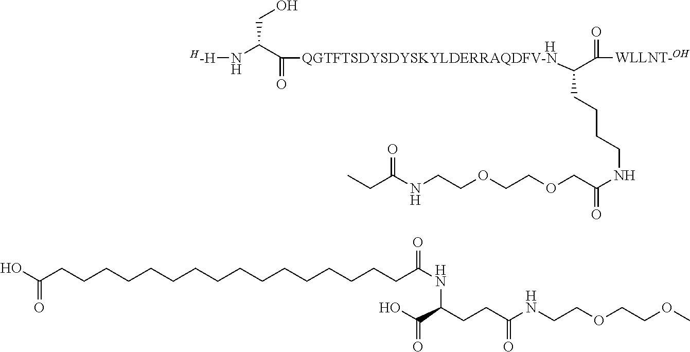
[H].[H-H]NC(C(=O)[QGTFTSDYSDYSKYLDERRAQDFV-N]C(C(=O)[WLLNT-OH])CCCCNC(COCCOCCNC(=O)CC)=O)CO.N(C(CCC(C(O)=O)NC(=O)CCCCCCCCCCCCCCCCC(O)=O)=O)CCOCCOC
